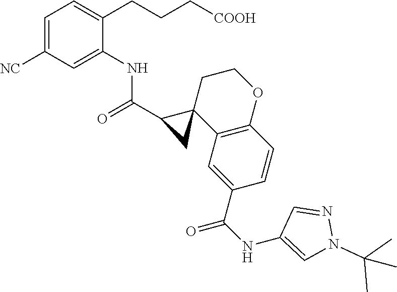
C1(C(=O)NC2=CC([NC])=CC=C2CCC[COOH])C2(C3=C(OCC2)C=CC(C(NC2=CN(C(C)(C)C)N=C2)=O)=C3)C1
